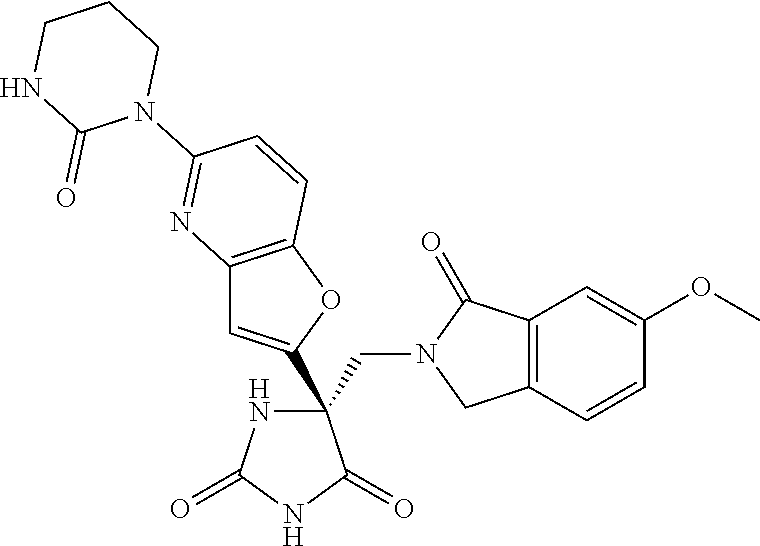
C(C1(C2=CC3=C(O2)C=CC(N2CCCNC2=O)=N3)NC(=O)NC1=O)N1CC2=C(C1=O)C=C(OC)C=C2
